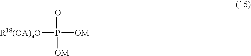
[R18(OA)aO]P([OM])(=O)[OM]
